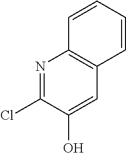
C1=CC2=C(C=C1)C=C(O)C(Cl)=N2
